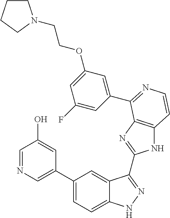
C1(C2=CN=CC(O)=C2)=CC=C2C(=C1)C(C1=NC3=C(N1)C=CN=C3C1=CC(OCCN3CCCC3)=CC(F)=C1)=NN2
